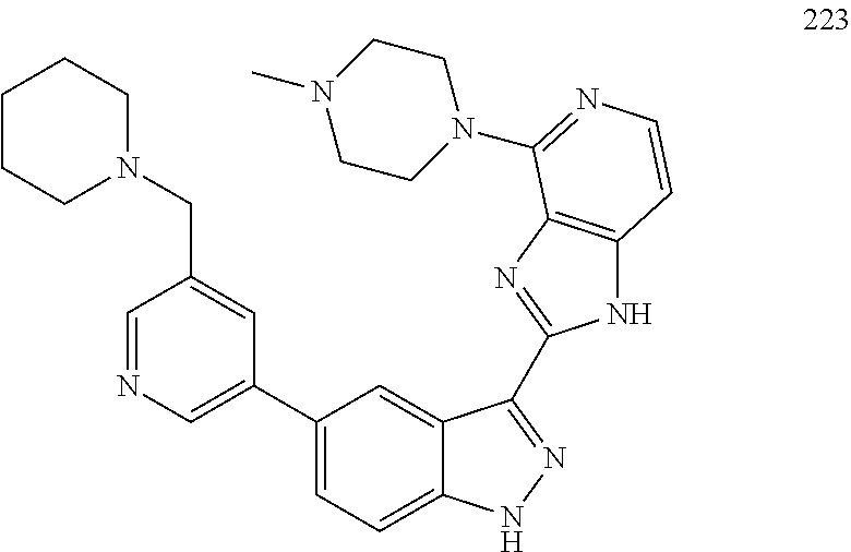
C1(C2=CN=CC(CN3CCCCC3)=C2)=CC=C2C(=C1)C(C1=NC3=C(N1)C=CN=C3N1CCN(C)CC1)=NN2
